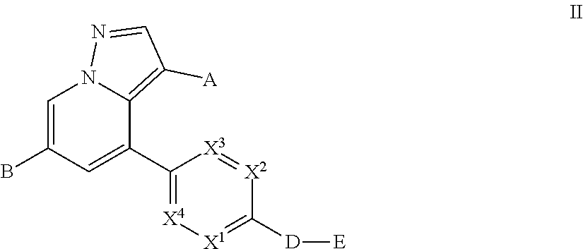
C1=C(B)C=C(C2=[X4][X1]=C([D][E])[X2]=[X3]2)C2=C([A])C=NN12
